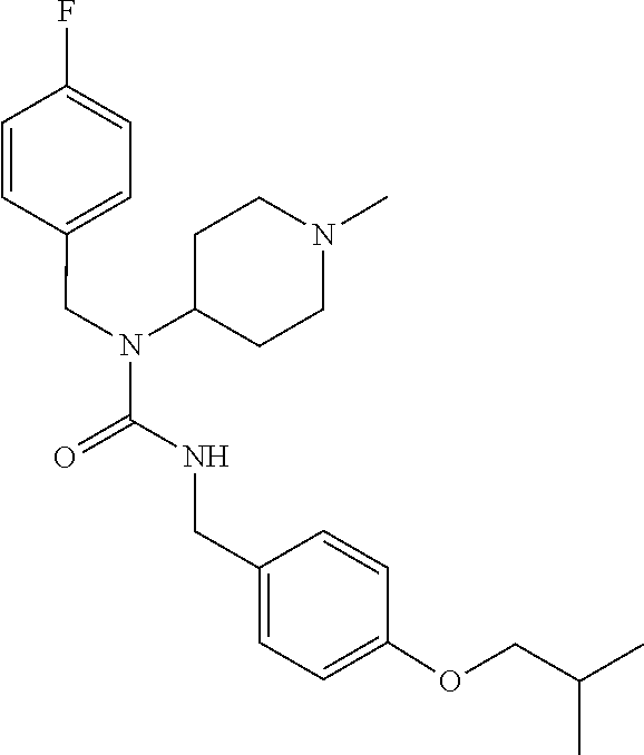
C1=C(CNC(=O)N(CC2=CC=C(F)C=C2)C2CCN(C)CC2)C=CC(OCC(C)C)=C1
